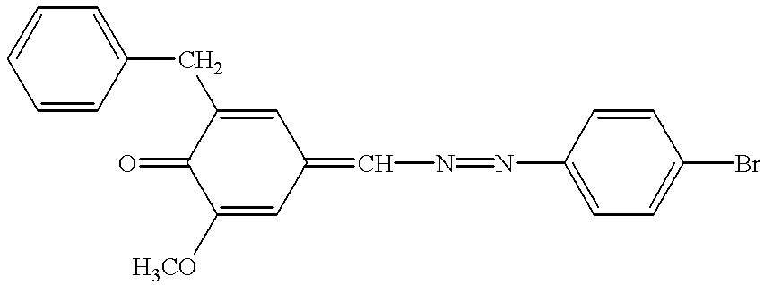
C1([H3CO])=CC(=CN=NC2=CC=C(Br)C=C2)C=C(CC2=CC=CC=C2)C1=O
